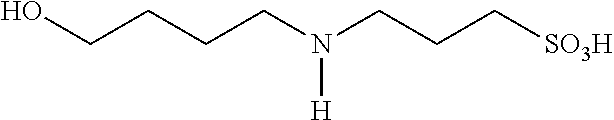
C(CCN(CCC[SO3H])[H])CO
